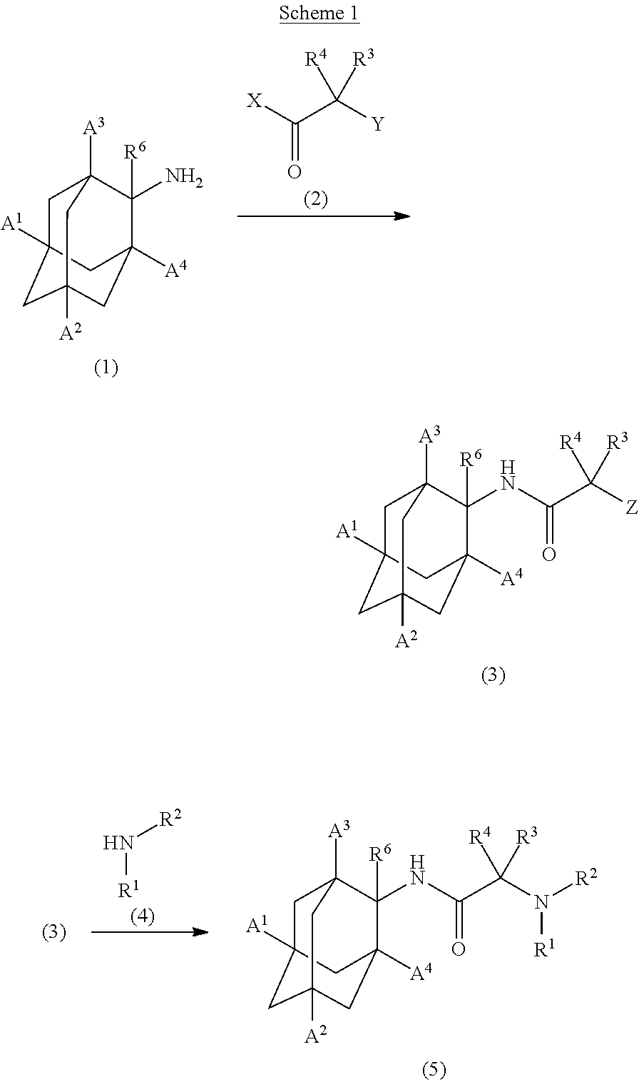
C1C2([A1])CC3([A2])CC([A4])(C(N)([R6])C1([A3])C3)C2.[X]C(C([Y])([R4])[R3])=O.C1C2([A1])CC3([A2])CC([A4])(C(NC(=O)C([Z])([R4])[R3])([R6])C1([A3])C3)C2.[R1]N[R2].C1C2([A1])CC3([A2])CC([A4])(C(NC(=O)C(N([R2])[R1])([R4])[R3])([R6])C1([A3])C3)C2
